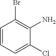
C1=CC=C(Cl)C(N)=C1Br
